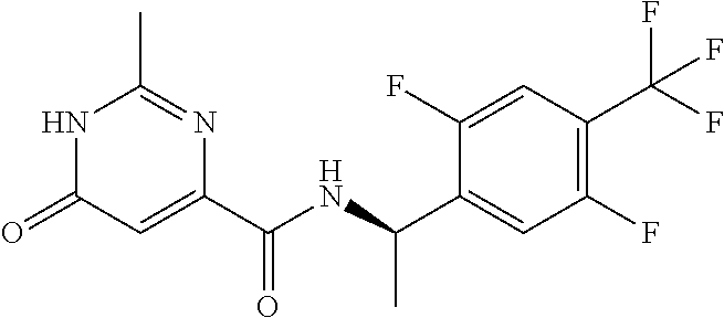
N1C(=O)C=C(C(NC(C2=CC(F)=C(C(F)(F)F)C=C2F)C)=O)N=C1C
